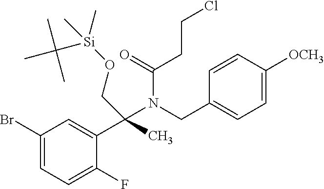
C1(Br)=CC=C(F)C(C(C)(N(CC2=CC=C([OCH3])C=C2)C(CCCl)=O)CO[Si](C)(C(C)(C)C)C)=C1
